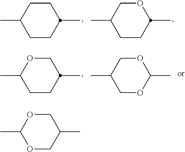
C1CC(C)CCC1C.C1CC(C)OCC1C.C1CC(C)COC1C.C1OC(C)OCC1C.O1CC(C)COC1C
